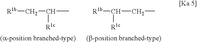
[R1b]CC(C)[R1c].[R1b]C(CC)[R1c]
